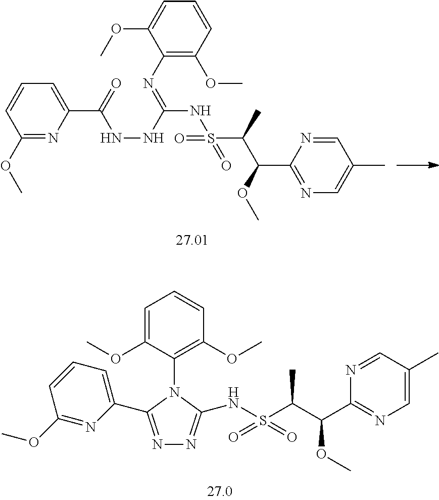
N1=C(C2=CC=CC(OC)=N2)N(C2=C(OC)C=CC=C2OC)C(NS(C(C(C2=NC=C(C)C=N2)OC)C)(=O)=O)=N1.C1=NC(C(OC)C(C)S(NC(=NC2=C(OC)C=CC=C2OC)NNC(C2=CC=CC(OC)=N2)=O)(=O)=O)=NC=C1C
